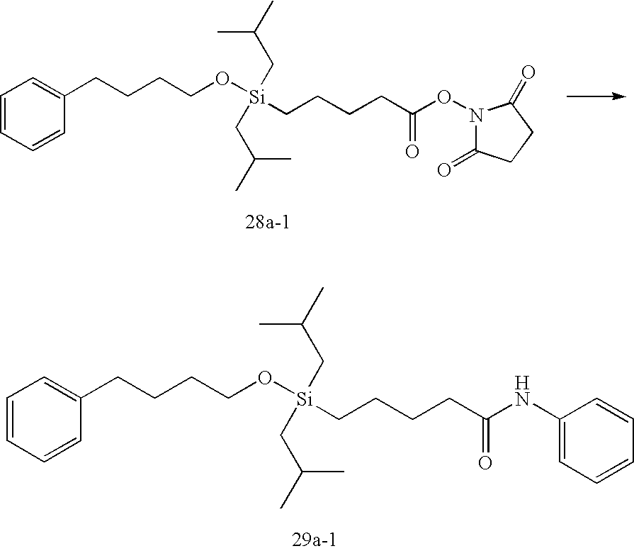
C(CCCC(ON1C(=O)CCC1=O)=O)[Si](CC(C)C)(CC(C)C)OCCCCC1=CC=CC=C1.C(CCCC(NC1=CC=CC=C1)=O)[Si](CC(C)C)(CC(C)C)OCCCCC1=CC=CC=C1
